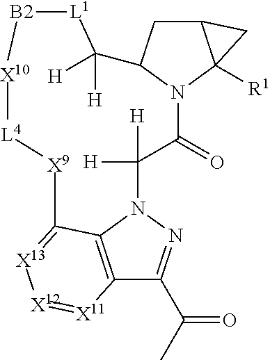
C12=C3N(N=C1C(C)=O)C([H])([H])C(=O)N1C(CC4C1([R1])C4)C([H])([H])[L1][B2][X10][L4][X9]C3=[X13][X12]=[X11]2
